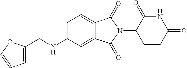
C(NC1=CC=C2C(=C1)C(=O)N(C1CCC(=O)NC1=O)C2=O)C1=CC=CO1
